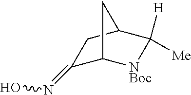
C1(=NO)C2[NBoc]C([H])([Me])C(C1)C2
